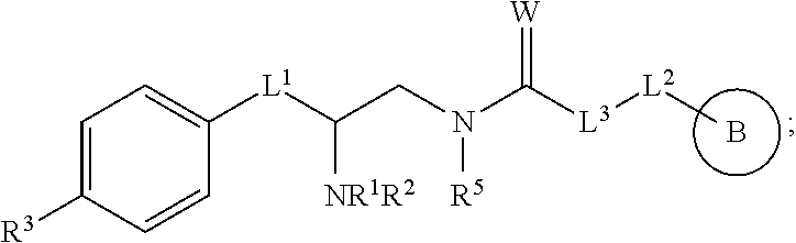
[NR1R2]C([L1]C1=CC=C([R3])C=C1)CN(C([L3][L2]C)=[W])[R5].B
